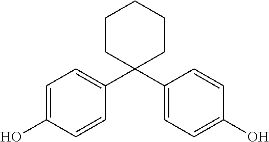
C1CC(C2=CC=C(O)C=C2)(C2=CC=C(O)C=C2)CCC1
